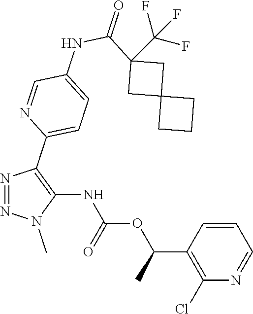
N1=NC(C2=CC=C(NC(=O)C3(C(F)(F)F)CC4(C3)CCC4)C=N2)=C(NC(OC(C2=C(Cl)N=CC=C2)C)=O)N1C
